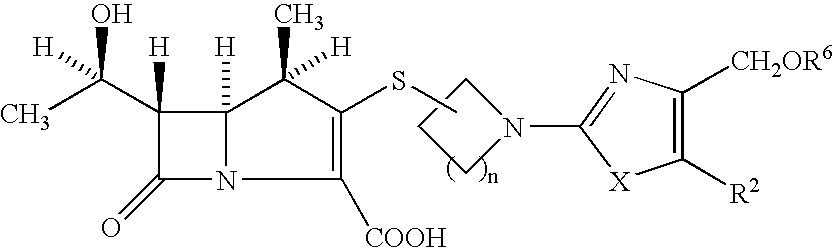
C1(C(C)(O)[H])([H])C(=O)N2C1([H])C(C)([H])C(SC)=C2[COOH].C1CCN1C1=NC([CH2OR6])=C([R2])[X]1
